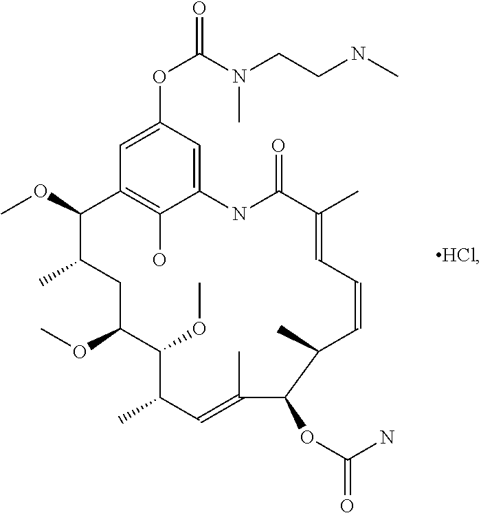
C12=C(O)C(=CC(OC(N(CCNC)C)=O)=C1)NC(=O)C(C)=CC=CC(C)C(OC(=O)N)C(C)=CC(C)C(OC)C(OC)CC(C)C2OC
